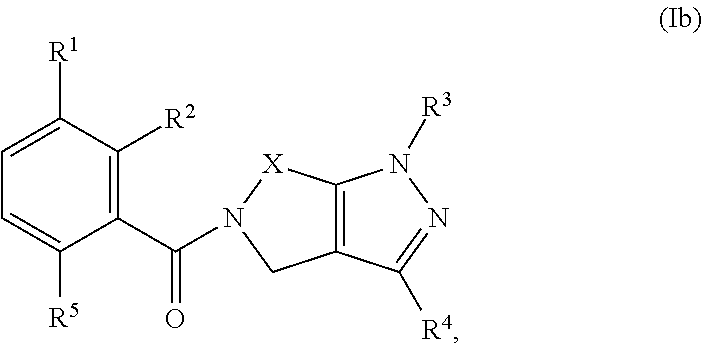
C1(C(=O)N2[X]C3=C(C2)C([R4])=NN3[R3])=C([R2])C([R1])=CC=C1[R5]
